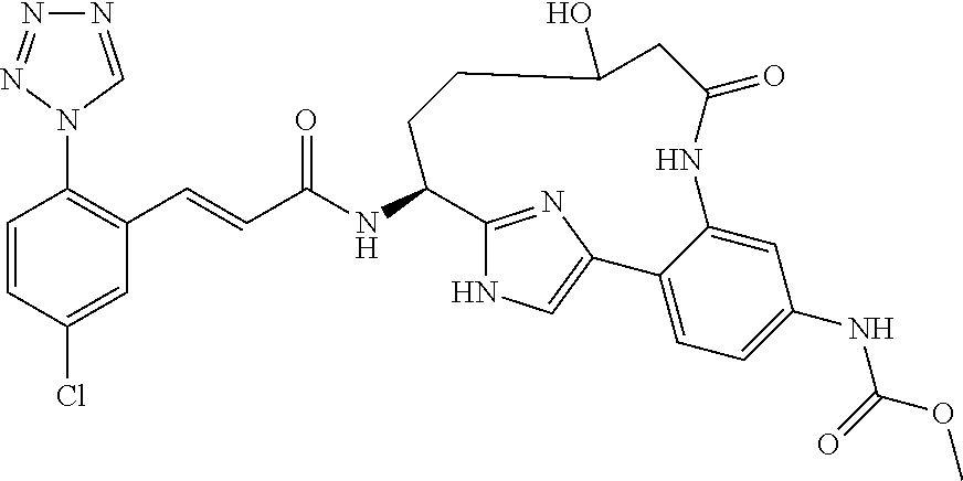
C1=CC(Cl)=CC(C=CC(NC2C3=NC(=CN3)C3=CC=C(NC(OC)=O)C=C3NC(=O)CC(O)CC2)=O)=C1N1C=NN=N1
